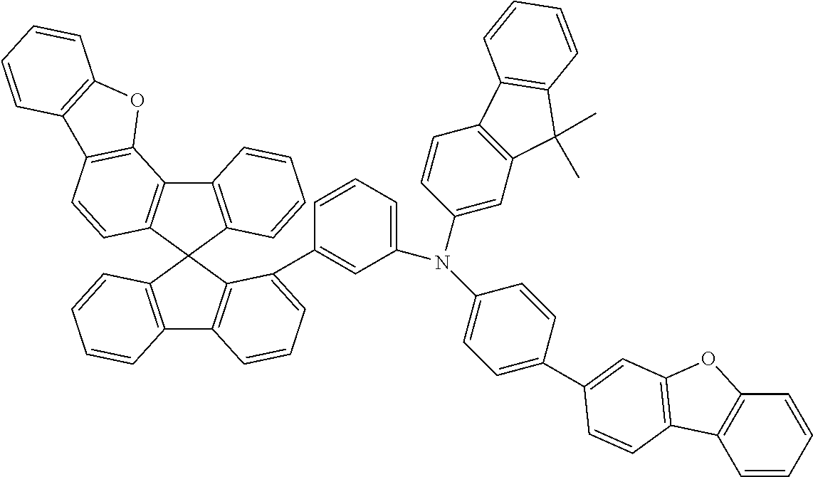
C12=C(C3(C4=C1C1=C(C=C4)C4=C(O1)C=CC=C4)C1=C(C4=C3C(C3=CC(N(C5=CC6=C(C=C5)C5=C(C6(C)C)C=CC=C5)C5=CC=C(C6=CC7=C(C8=C(C=CC=C8)O7)C=C6)C=C5)=CC=C3)=CC=C4)C=CC=C1)C=CC=C2
